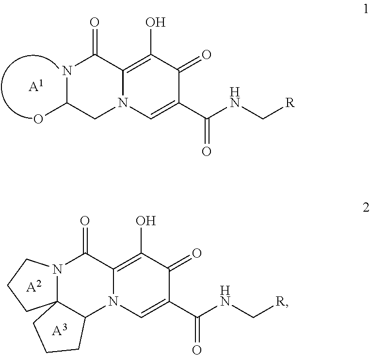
N1C(O)CN2C(=C(O)C(=O)C(C(NC[R])=O)=C2)C1=O.[A1].N12C3(C(N4C(=C(O)C(=O)C(C(NC[R])=O)=C4)C1=O)CCC3)CCC2.[A2].[A3]
